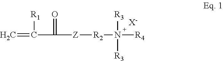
C=C(C(=O)[Z][R2]N([R3])([R4])[R3])[R1].[X-]
